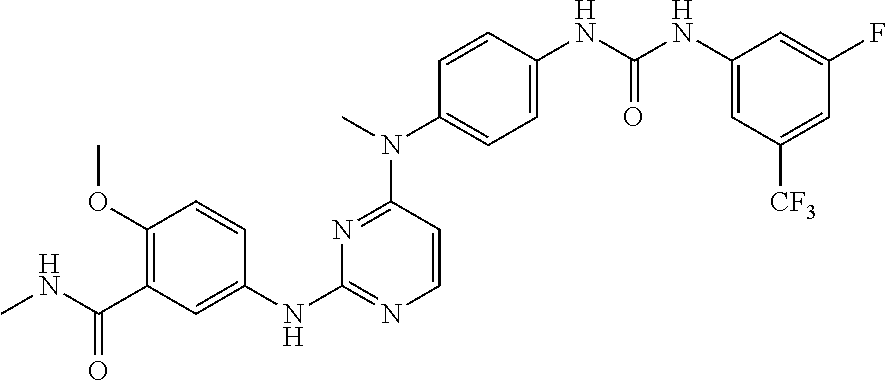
C1(OC)=C(C(NC)=O)C=C(NC2=NC=CC(N(C)C3=CC=C(NC(NC4=CC([CF3])=CC(F)=C4)=O)C=C3)=N2)C=C1
